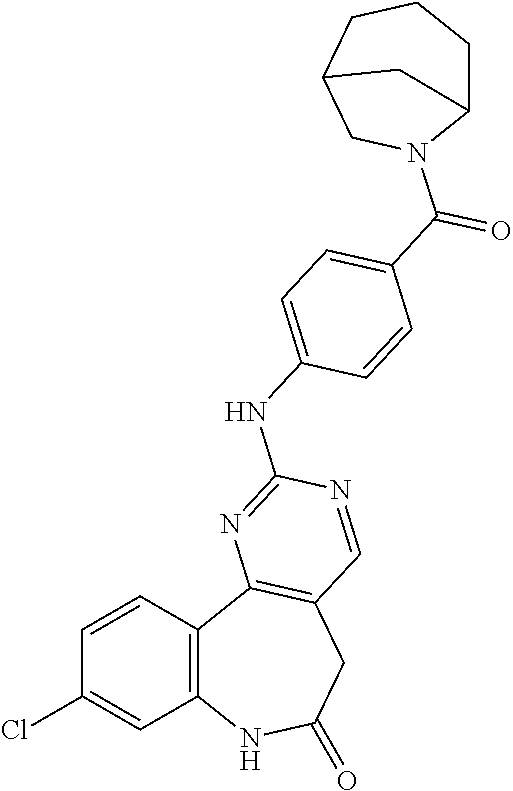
C1=CC2=C(C=C1Cl)NC(=O)CC1=C2N=C(NC2=CC=C(C(=O)N3C4CCCC(C3)C4)C=C2)N=C1
